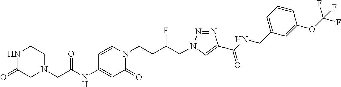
C(C(NC1=CC(=O)N(CCC(CN2N=NC(C(NCC3=CC=CC(OC(F)(F)F)=C3)=O)=C2)F)C=C1)=O)N1CC(=O)NCC1
